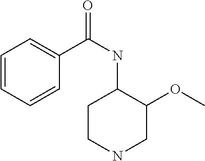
C1=CC=CC(C(NC2CCNCC2OC)=O)=C1
